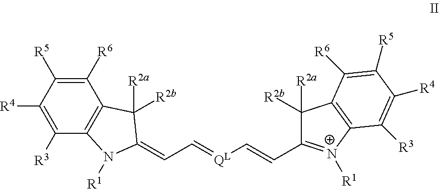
C1([R3])=C([R4])C([R5])=C([R6])C2=C1N([R1])C(=CC=[QL]C=CC1=[N+]([R1])C3=C(C1([R2a])[R2b])C([R6])=C([R5])C([R4])=C3[R3])C2([R2a])[R2b]
